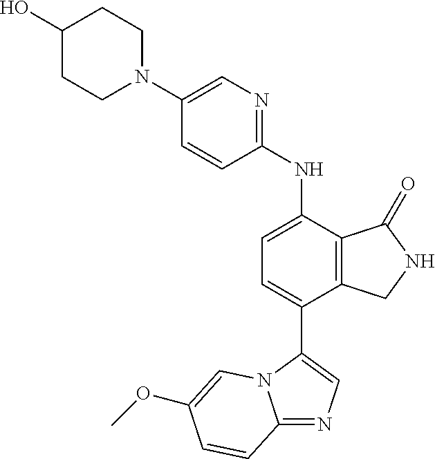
C1(N2CCC(O)CC2)=CN=C(NC2=CC=C(C3=CN=C4N3C=C(OC)C=C4)C3=C2C(=O)NC3)C=C1
